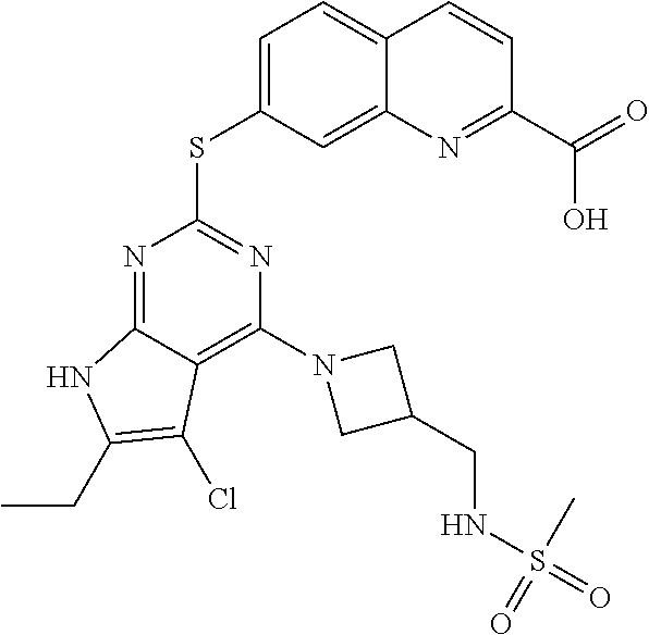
C1=C(SC2=NC(N3CC(CNS(=O)(C)=O)C3)=C3C(=N2)NC(CC)=C3Cl)C=C2C(=C1)C=CC(C(O)=O)=N2
